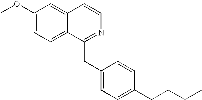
C1(OC)=CC=C2C(=C1)C=CN=C2CC1=CC=C(CCCC)C=C1
